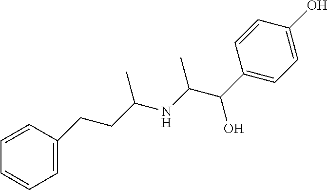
C1=CC(CCC(NC(C(C2=CC=C(O)C=C2)O)C)C)=CC=C1
